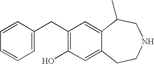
C1=CC(CC2=C(O)C=C3C(=C2)C(C)CNCC3)=CC=C1
